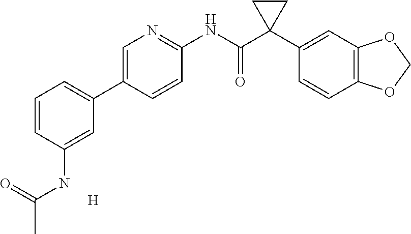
C1=C(C2=CC=CC(NC(=O)C)=C2)C=CC(NC(C2(C3=CC4=C(C=C3)OCO4)CC2)=O)=N1.[H]
